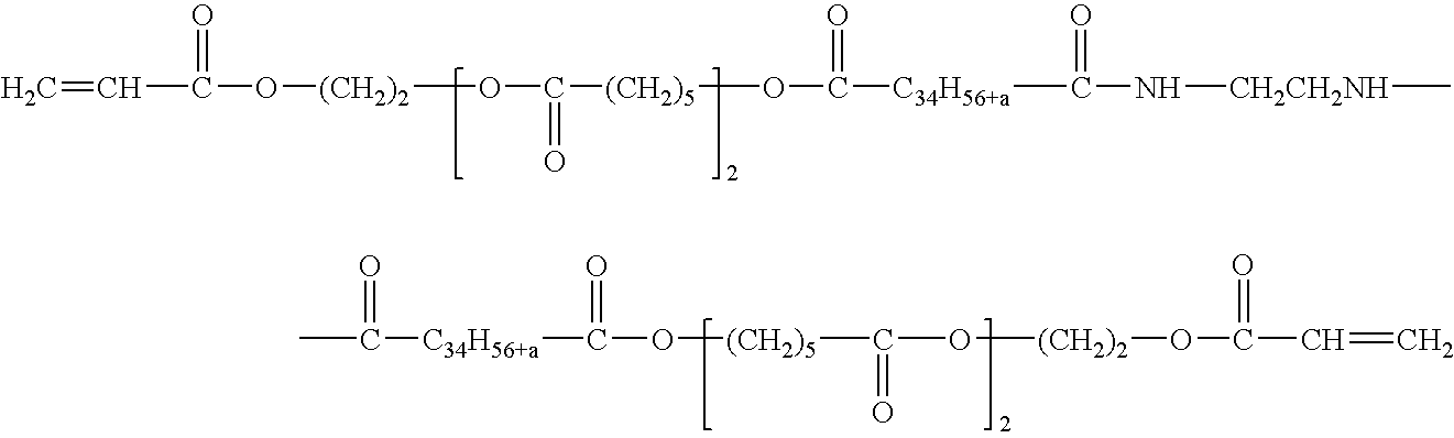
C=CC(O[(CH2)2]OC([(CH2)5]OC(=O)[C34H56+a]C(N[CH2CH2NH]C)=O)=O)=O.C([C34H56+a]C(O[(CH2)5]C(=O)O[(CH2)2]OC(C=C)=O)=O)(=O)C
